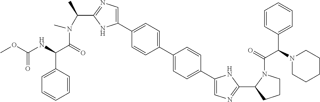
C1(C2=CC=C(C3=CN=C(C4CCCN4C(C(C4=CC=CC=C4)N4CCCCC4)=O)N3)C=C2)=CC=C(C2=CN=C(C(N(C(=O)C(C3=CC=CC=C3)NC(OC)=O)C)C)N2)C=C1
